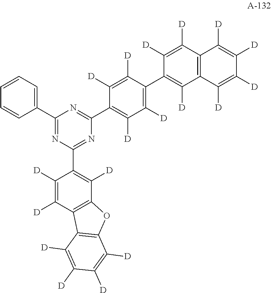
C1(C2=CC=CC=C2)=NC(C2=C([D])C3=C(C([D])=C2[D])C2=C(O3)C([D])=C([D])C([D])=C2[D])=NC(C2=C([D])C([D])=C(C3=C([D])C4=C(C([D])=C3[D])C([D])=C([D])C([D])=C4[D])C([D])=C2[D])=N1
